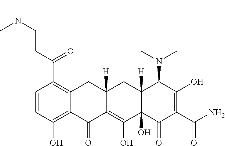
C1=CC(O)=C2C(=C1C(=O)CCN(C)C)CC1([H])C(=C(O)C3(O)C([H])(C1)C(N(C)C)C(O)=C(C(N)=O)C3=O)C2=O
